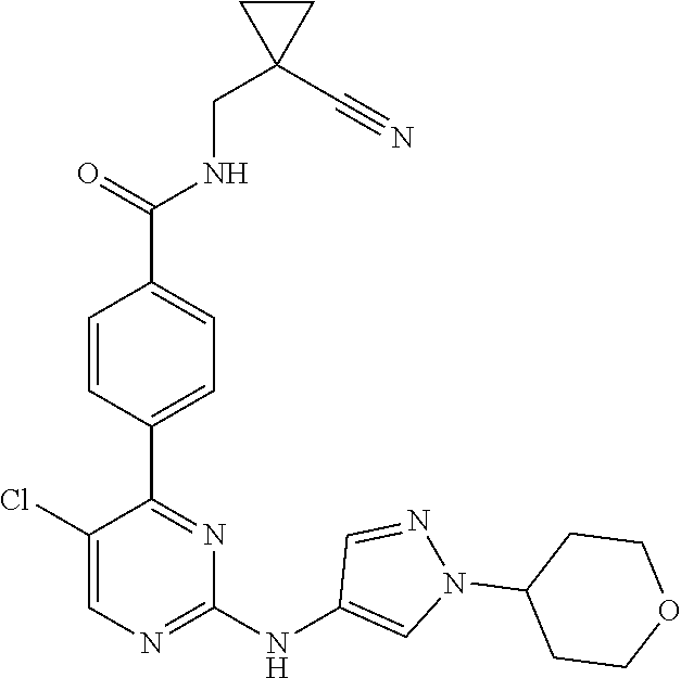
C1(C2=NC(NC3=CN(C4CCOCC4)N=C3)=NC=C2Cl)=CC=C(C(NCC2(C#N)CC2)=O)C=C1
